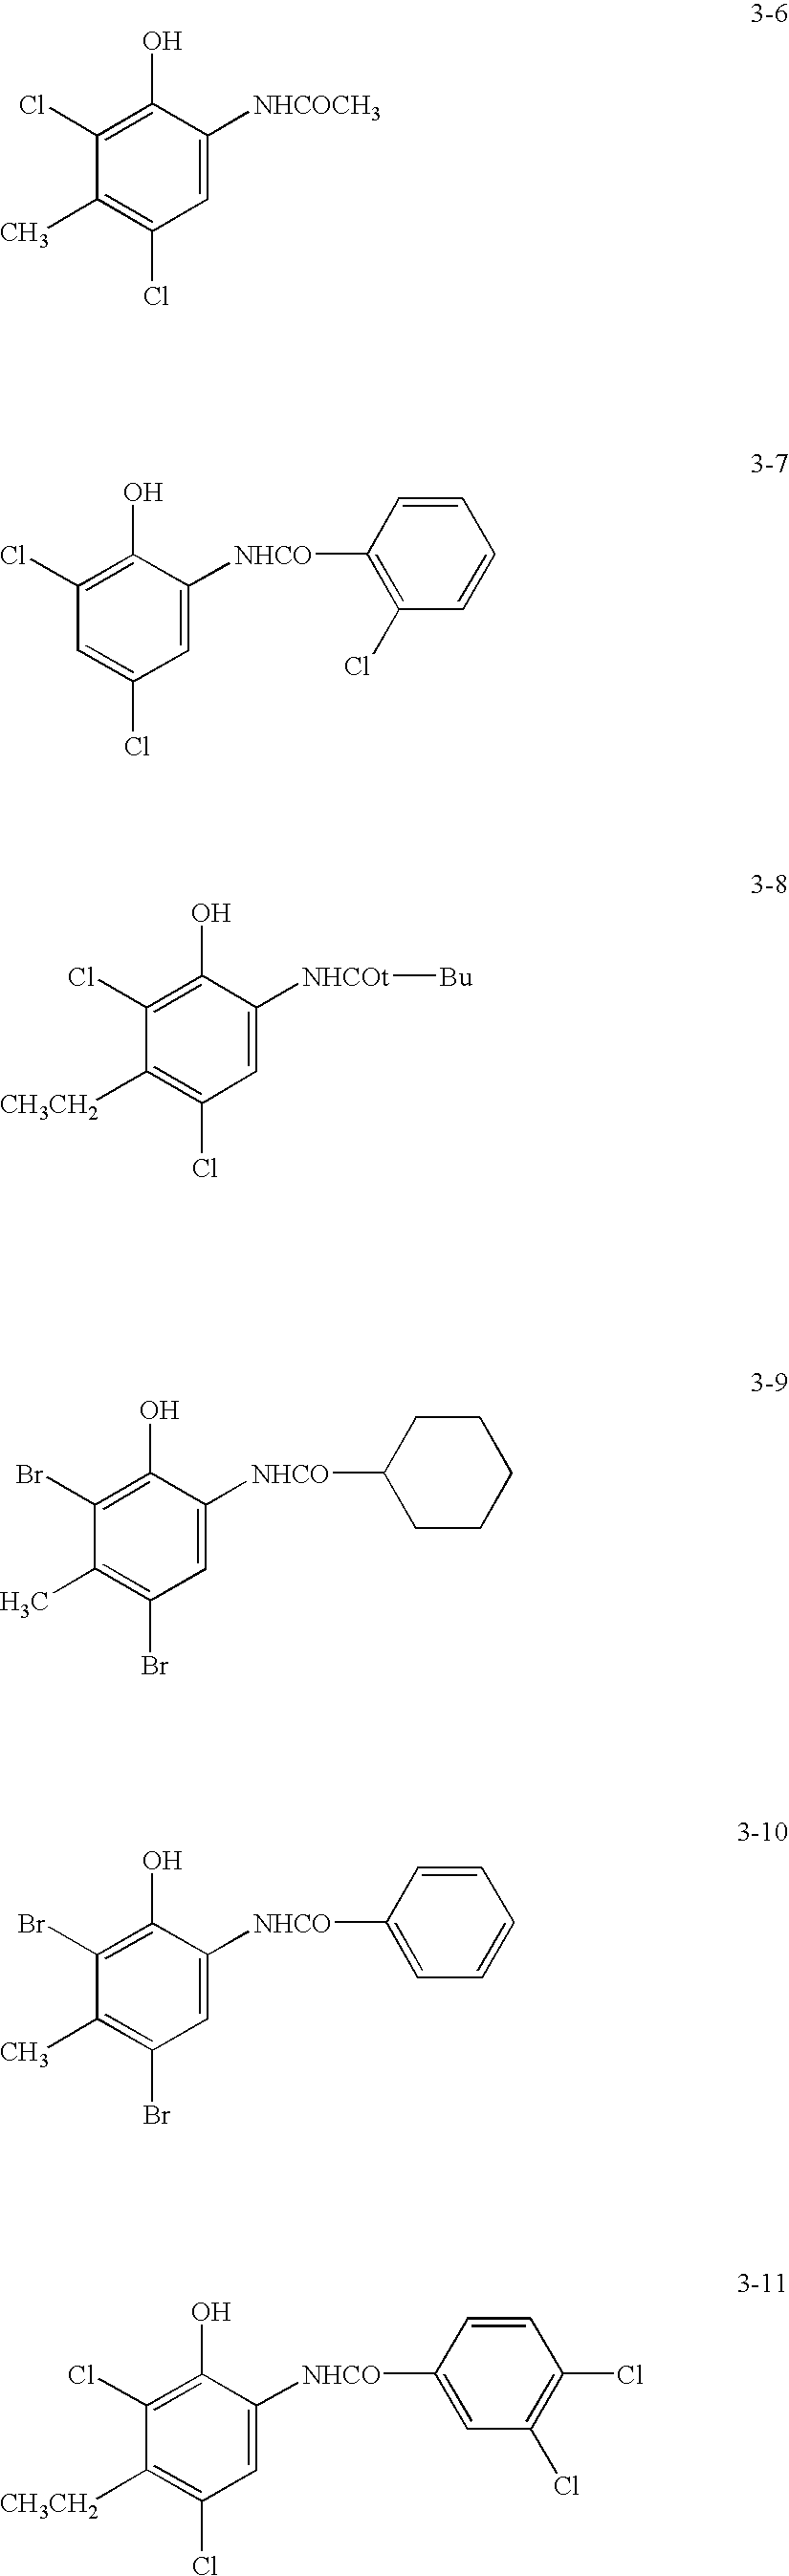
C1=C([NHCOCH3])C(O)=C(Cl)C(C)=C1Cl.C1=C([NHCO]C2=C(Cl)C=CC=C2)C(O)=C(Cl)C=C1Cl.C1=C([NHCOt][Bu])C(O)=C(Cl)C([CH3CH2])=C1Cl.C1=C([NHCO]C2CCCCC2)C(O)=C(Br)C(C)=C1Br.C1=C([NHCO]C2=CC=CC=C2)C(O)=C(Br)C(C)=C1Br.C1=C([NHCO]C2=CC(Cl)=C(Cl)C=C2)C(O)=C(Cl)C([CH3CH2])=C1Cl
